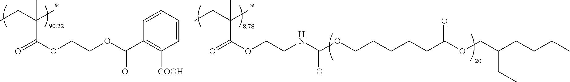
CCC(C)(C(OCCNC(OCCCCCC(OCC(CCCC)CC)=O)=O)=O)C.CCC(C)(C(OCCOC(C1=C([COOH])C=CC=C1)=O)=O)C
